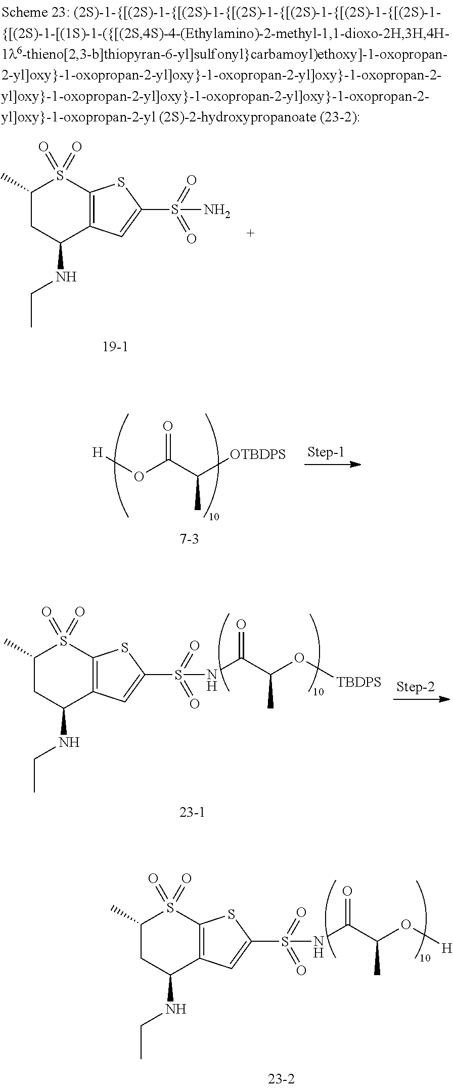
C12=C(C=C(S(=O)(=O)N)S1)C(NCC)CC(C)S2(=O)=O.C12=C(C=C(S(=O)(=O)NC(C(O[H])C)=O)S1)C(NCC)CC(C)S2(=O)=O.[H]OC(C([OTBDPS])C)=O.C12=C(C=C(S(=O)(=O)NC(C(O[TBDPS])C)=O)S1)C(NCC)CC(C)S2(=O)=O
